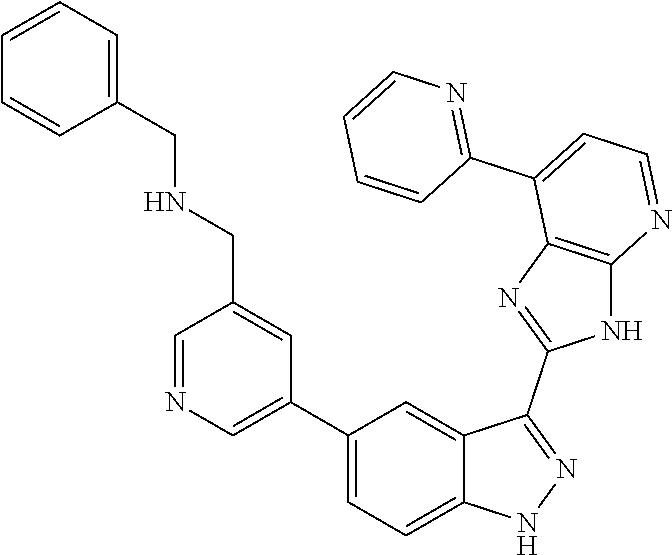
C1=NC=C(C2=CC=C3C(=C2)C(C2=NC4=C(N2)N=CC=C4C2=NC=CC=C2)=NN3)C=C1CNCC1=CC=CC=C1
